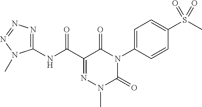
C1(NC(C2=NN(C)C(=O)N(C3=CC=C(S(C)(=O)=O)C=C3)C2=O)=O)=NN=NN1C
